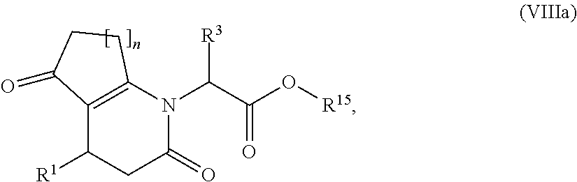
C12=C(N(C(C(O[R15])=O)[R3])C(=O)CC1[R1])CCC2=O
